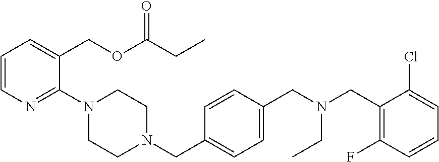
C1=CN=C(N2CCN(CC3=CC=C(CN(CC4=C(F)C=CC=C4Cl)CC)C=C3)CC2)C(COC(=O)CC)=C1
